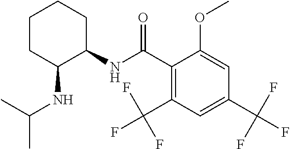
C1CC(NC(C)C)C(NC(C2=C(C(F)(F)F)C=C(C(F)(F)F)C=C2OC)=O)CC1
